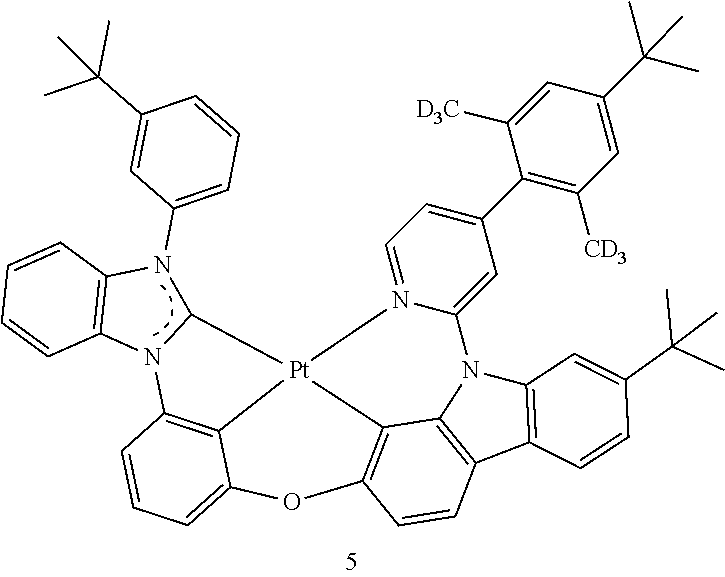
C1(N2C3=C(N4C2[Pt]25C6=C4C=CC=C6OC4=C2C2=C(C6=C(N2C2=CC(C7=C([CD3])C=C(C(C)(C)C)C=C7[D3C])=CC=N52)C=C(C(C)(C)C)C=C6)C=C4)C=CC=C3)=CC=CC(C(C)(C)C)=C1
